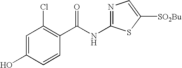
C1=C(O)C=CC(C(NC2=NC=C([SO2Bu])S2)=O)=C1Cl
